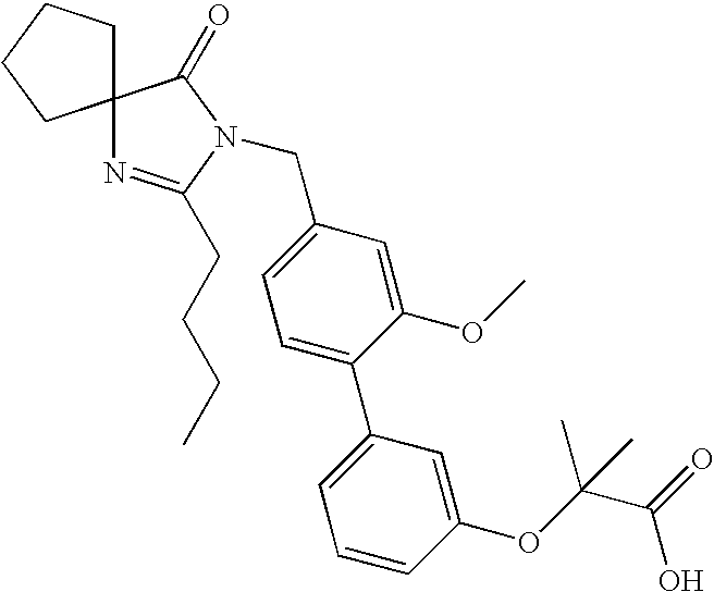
C12(N=C(CCCC)N(CC3=CC=C(C4=CC=CC(OC(C)(C(=O)O)C)=C4)C(OC)=C3)C1=O)CCCC2
